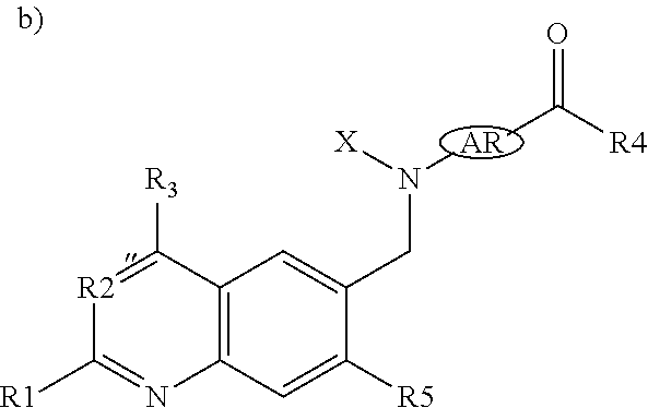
[R2]1=C([R3])C2=C(N=C1[R1])C=C([R5])C(CN([X])[AR]C([R4])=O)=C2
